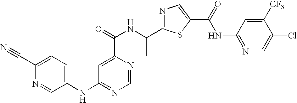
N1=C(C(NC(=O)C2=CC(NC3=CC=C(C#N)N=C3)=NC=N2)C)SC(C(=O)NC2=NC=C(Cl)C([CF3])=C2)=C1
